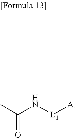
CC(N[L1][A])=O
